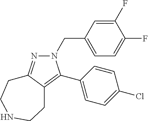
C1(C2=C3C(=NN2CC2=CC=C(F)C(F)=C2)CCNCC3)=CC=C(Cl)C=C1
